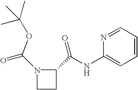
C(OC(N1CCC1C(NC1=CC=CC=N1)=O)=O)(C)(C)C
